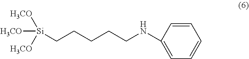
C(CCCC[Si]([H3CO])([H3CO])[H3CO])NC1=CC=CC=C1
